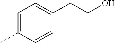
C1=C(C)C=CC(CCO)=C1
